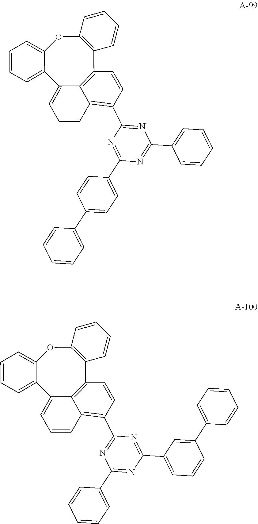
C12=C(OC3=CC=CC=C3C3=CC=CC4=C(C5=NC(C6=CC=CC=C6)=NC(C6=CC=C(C7=CC=CC=C7)C=C6)=N5)C=CC1=C34)C=CC=C2.C12=C(OC3=CC=CC=C3C3=CC=CC4=C(C5=NC(C6=CC=CC=C6)=NC(C6=CC=CC(C7=CC=CC=C7)=C6)=N5)C=CC1=C34)C=CC=C2
